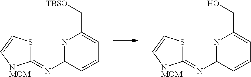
N1=C(N=C2SC=C[NMOM]2)C=CC=C1C[TBSO].N1=C(N=C2SC=C[NMOM]2)C=CC=C1CO
